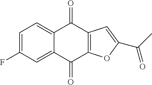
C1=C(F)C=C2C(=C1)C(=O)C1=C(C2=O)OC(C(C)=O)=C1
